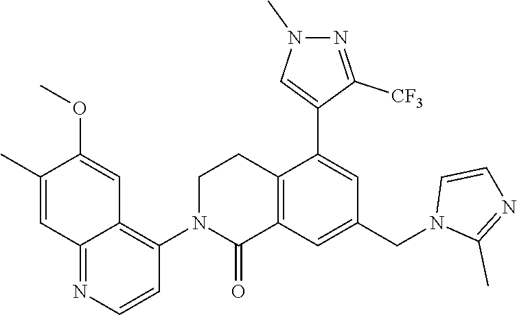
C12=C(C=C(CN3C(C)=NC=C3)C=C1C1=CN(C)N=C1[CF3])C(=O)N(C1=C3C(=NC=C1)C=C(C)C(OC)=C3)CC2
